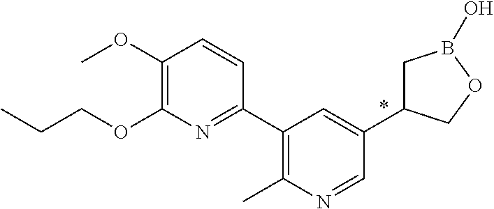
C1(C2=C(C)N=CC(C3CB(O)OC3)=C2)=NC(OCCC)=C(OC)C=C1
